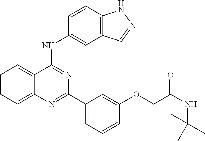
C1=CC=C2C(=C1)C(NC1=CC3=C(C=C1)NN=C3)=NC(C1=CC=CC(OCC(NC(C)(C)C)=O)=C1)=N2
